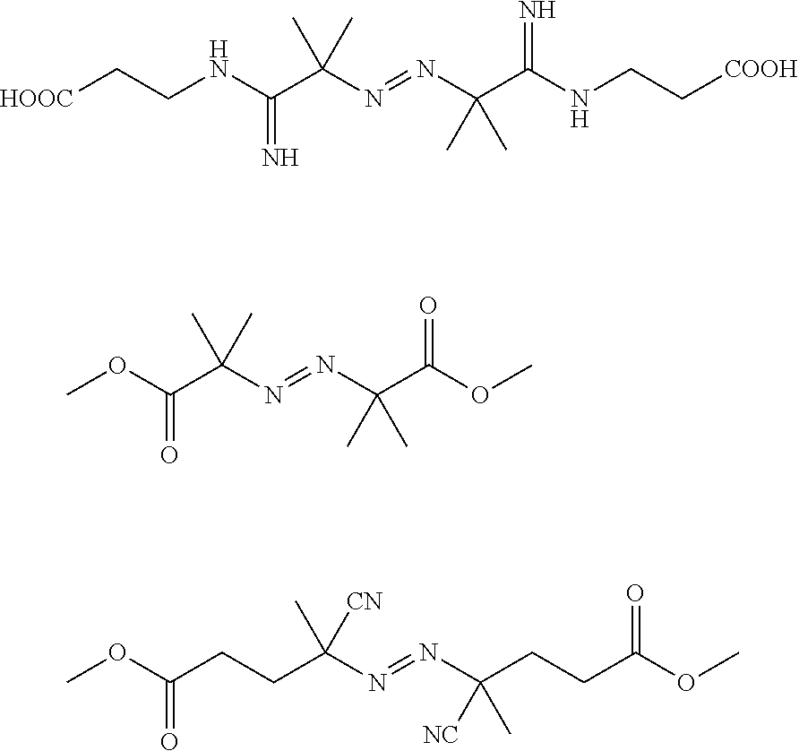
C(C(N=NC(C(NCC[COOH])=N)(C)C)(C)C)(NCC[HOOC])=N.C(C(N=NC(C(OC)=O)(C)C)(C)C)(OC)=O.C(C(N=NC(CCC(OC)=O)(C)[NC])(C)[CN])CC(OC)=O
